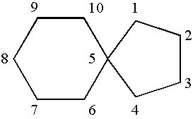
C1CCC2(CC1)CCCC2
